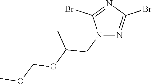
N1(CC(OCOC)C)N=C(Br)N=C1Br
